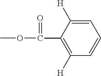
C1=C([H])C(C(OC)=O)=C([H])C=C1
